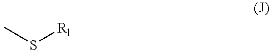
CS[Rl]
